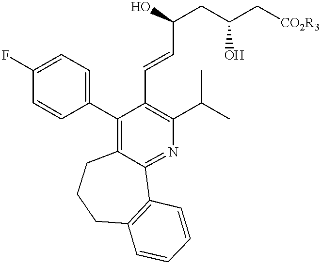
C1(C2=CC=C(F)C=C2)=C2C(=NC(C(C)C)=C1C=CC(CC(C[CO2R3])O)O)C1=C(CCC2)C=CC=C1
